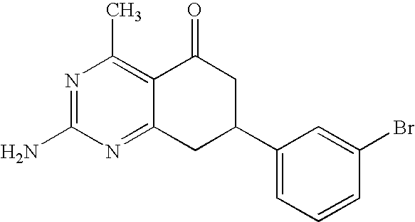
C12=NC(N)=NC(C)=C1C(=O)CC(C1=CC=CC(Br)=C1)C2
